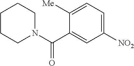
C1=C([NO2])C=C(C(N2CCCCC2)=O)C([Me])=C1
